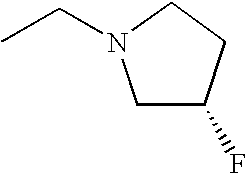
CCN1CC(F)CC1
